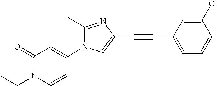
C1(=O)N(CC)C=CC(N2C(C)=NC(C#CC3=CC=CC(Cl)=C3)=C2)=C1
